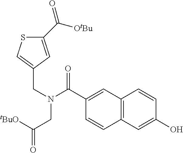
C1(C([OtBu])=O)=CC(CN(CC(=O)[tBuO])C(C2=CC3=C(C=C2)C=C(O)C=C3)=O)=CS1
